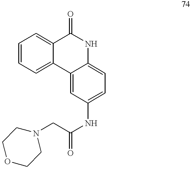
C1=CC=C2C(=C1)C(=O)NC1=CC=C(NC(=O)CN3CCOCC3)C=C21
